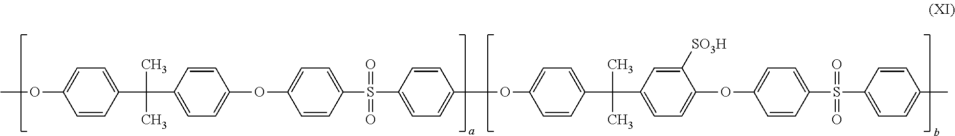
C1(C(C2=CC=C(OC3=CC=C(S(C4=CC=C(OC5=CC=C(C(C6=CC=C(OC7=CC=C(S(C8=CC=C(C)C=C8)(=O)=O)C=C7)C([SO3H])=C6)(C)C)C=C5)C=C4)(=O)=O)C=C3)C=C2)(C)C)=CC=C(OC)C=C1
